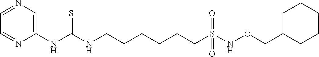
N(C(NCCCCCCS(=O)(NOCC1CCCCC1)=O)=S)C1=CN=CC=N1
